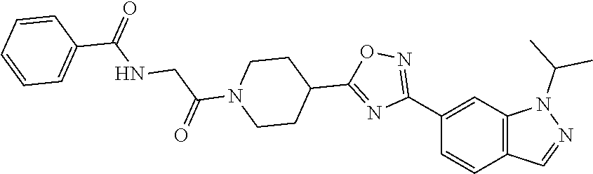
C1(C2=NOC(C3CCN(C(=O)CNC(C4=CC=CC=C4)=O)CC3)=N2)=CC2=C(C=C1)C=NN2C(C)C
